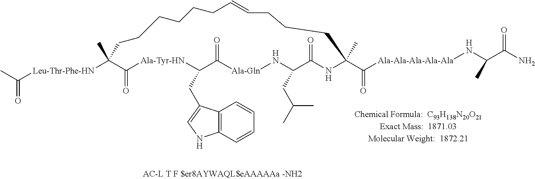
CC([Leu-Thr-Phe-HN]C1(C)C(=O)[Ala-Tyr-HN]C(CC2=CNC3=C2C=CC=C3)C(=O)[Ala-Gln]NC(CC(C)C)C(=O)NC(C(=O)[Ala-Ala-Ala-Ala-Ala]NC(C(=O)N)C)(C)CCCC=CCCCCCC1)=O
